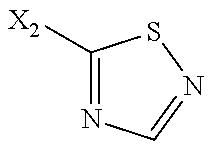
C1([X2])=NC=NS1
